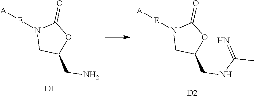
C1C(CN)OC(=O)N1[E][A].[D1].C1C(CNC(=N)C)OC(=O)N1[E][A].[D2]
